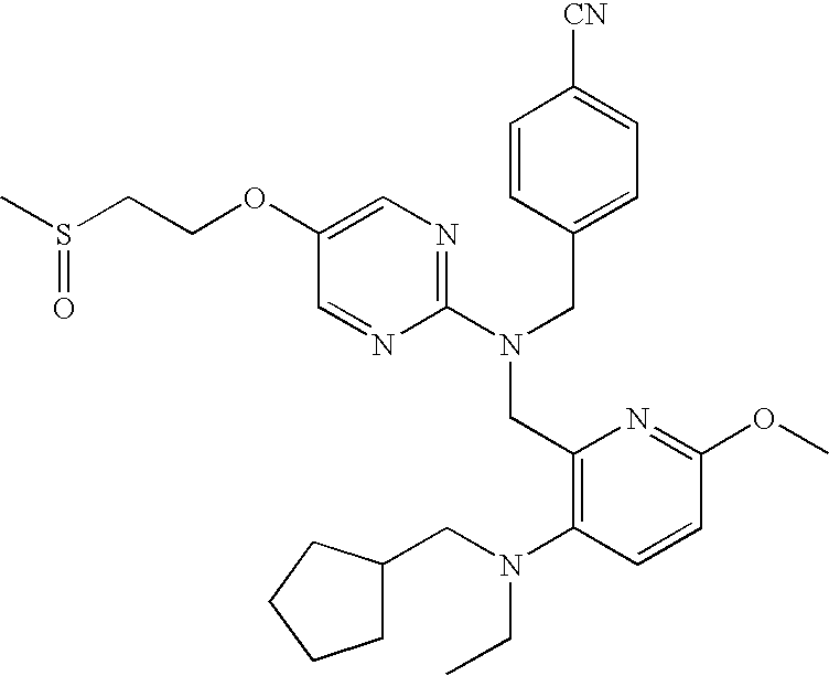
C1(OCCS(C)=O)=CN=C(N(CC2=CC=C([CN])C=C2)CC2=C(N(CC3CCCC3)CC)C=CC(OC)=N2)N=C1
